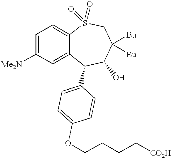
C1=C([Me2N])C=C2C(=C1)S(=O)(=O)CC([Bu])([Bu])C(O)C2C1=CC=C(OCCCC[CO2H])C=C1
